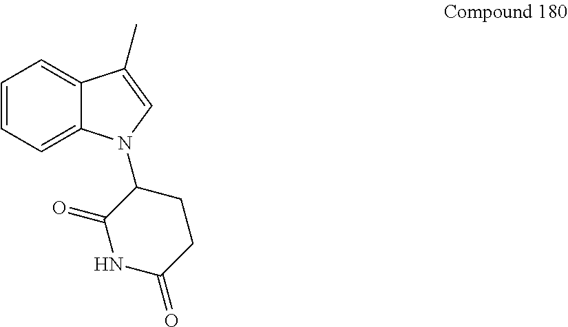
C1=CC=C2C(=C1)C(C)=CN2C1C(=O)NC(=O)CC1
